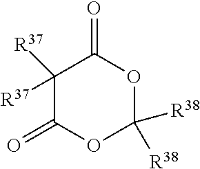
C1([R37])([R37])C(=O)OC([R38])([R38])OC1=O
